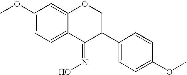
C1(OC)=CC=C2C(=C1)OCC(C1=CC=C(OC)C=C1)C2=NO
